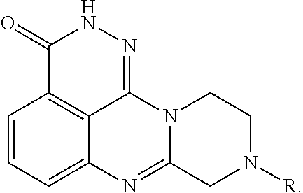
C1=CC=C2C3=C1C(=O)NN=C3N1C(=N2)CN([R])CC1
